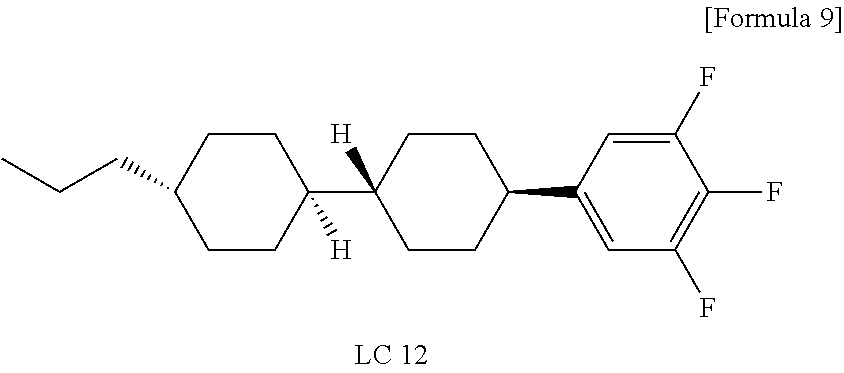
C1CC(CCC)CCC1([H])C1([H])CCC(C2=CC(F)=C(F)C(F)=C2)CC1
